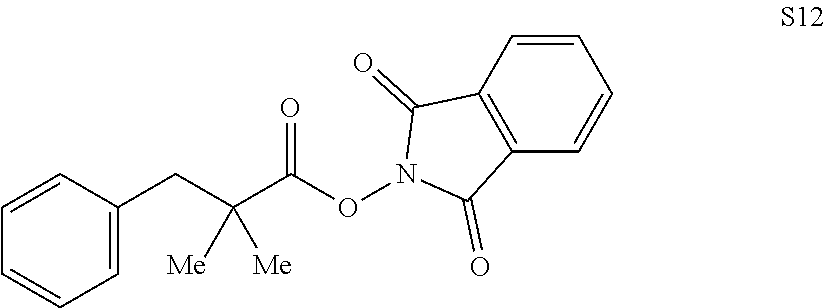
C1=CC(CC(C(ON2C(=O)C3=C(C2=O)C=CC=C3)=O)([Me])[Me])=CC=C1
